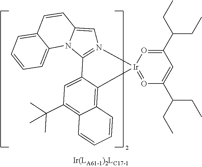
C12=CC(C(C)(C)C)=C3C(=C1[Ir]1(=OC(C(CC)CC)=CC(C(CC)CC)=O1)N1=C2N2C(=C1)C=CC1=CC=CC=C21)C=CC=C3
